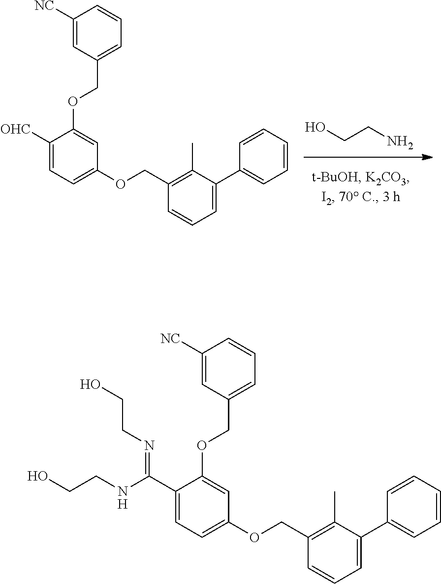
C1([NC])=CC(COC2=CC(OCC3=C(C)C(C4=CC=CC=C4)=CC=C3)=CC=C2[OHC])=CC=C1.OCCN.C1([NC])=CC(COC2=CC(OCC3=C(C)C(C4=CC=CC=C4)=CC=C3)=CC=C2C(=NCCO)NCCO)=CC=C1.[H]
